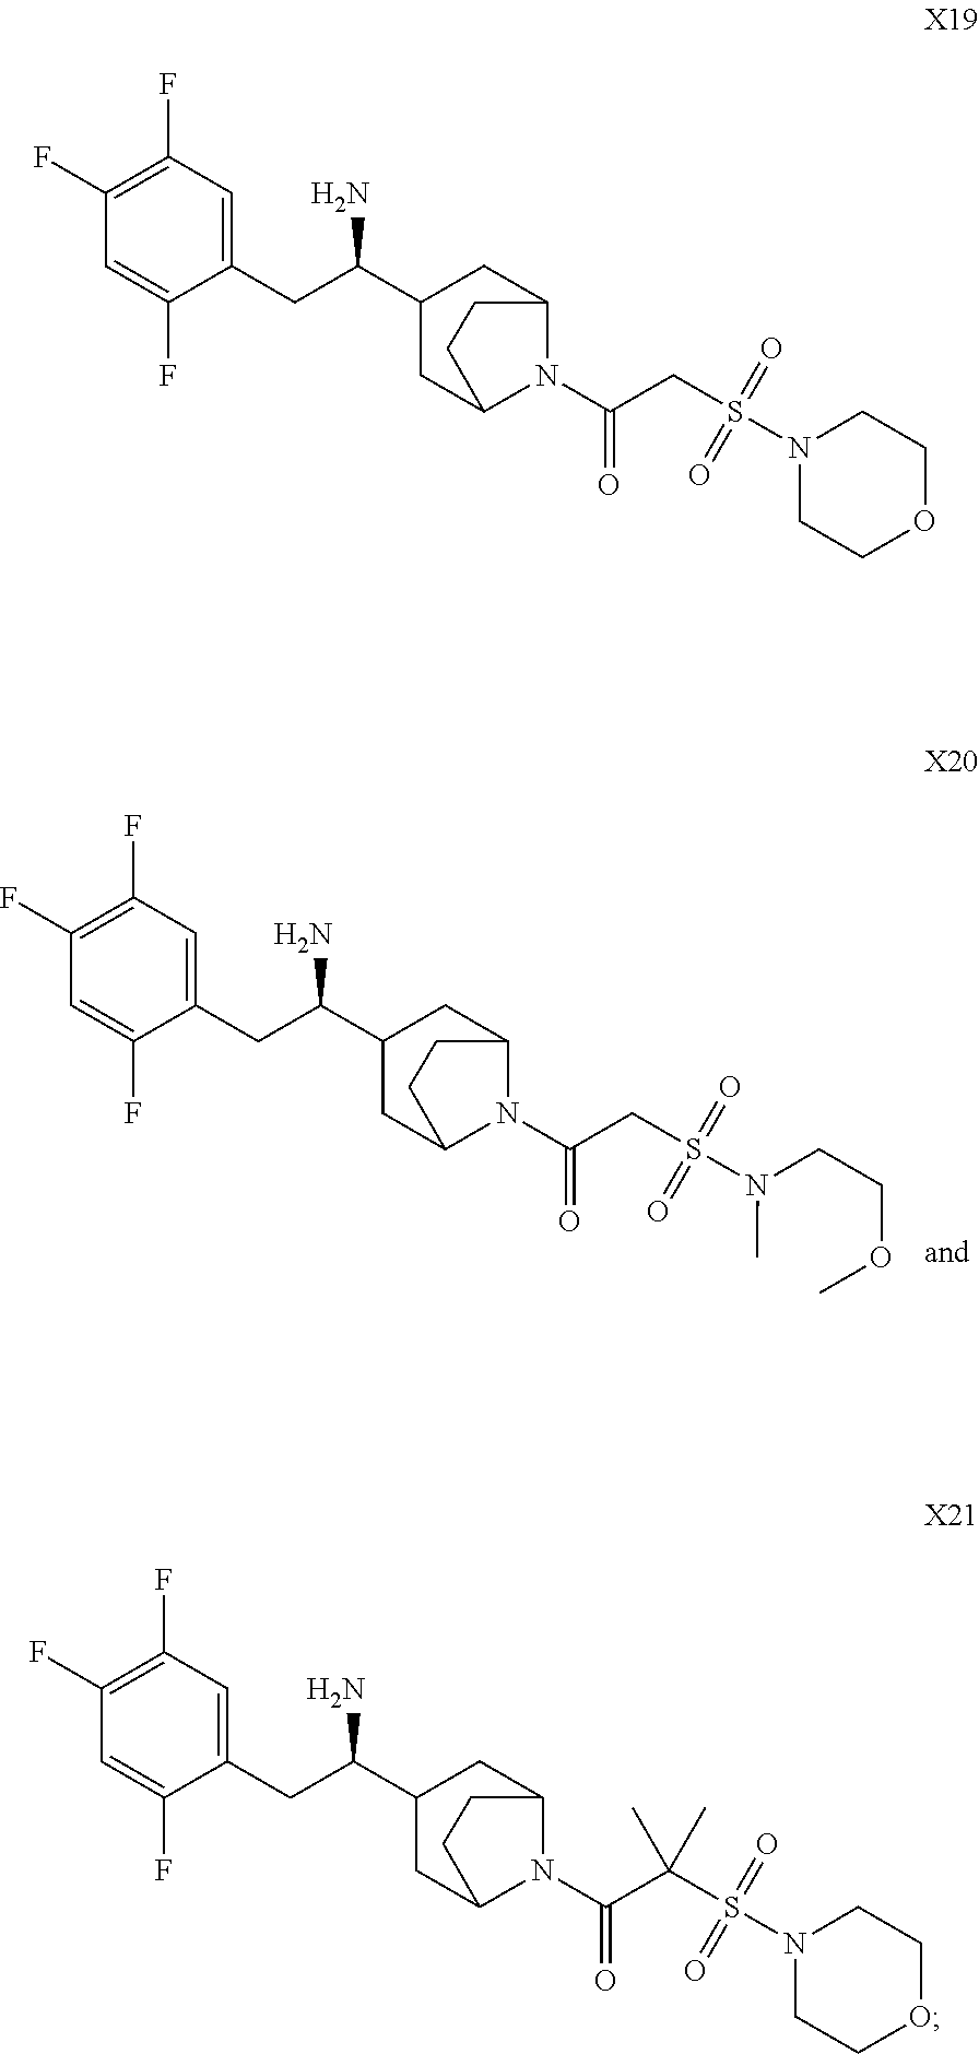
C1(F)=C(F)C=C(F)C(CC(C2CC3N(C(=O)CS(N(C)CCOC)(=O)=O)C(C2)CC3)N)=C1.C1(F)=C(F)C=C(F)C(CC(C2CC3N(C(=O)CS(N4CCOCC4)(=O)=O)C(C2)CC3)N)=C1.C1(F)=C(F)C=C(F)C(CC(C2CC3N(C(=O)C(S(N4CCOCC4)(=O)=O)(C)C)C(C2)CC3)N)=C1
